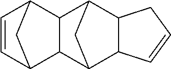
C12C(C3CC1C1C3C3CC1C=C3)CC=C2
